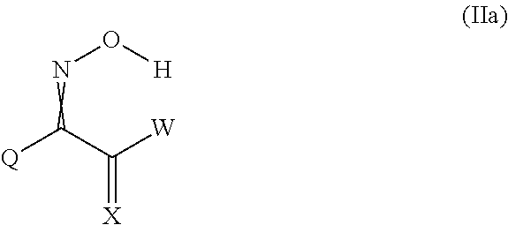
N(O[H])=C([Q])C([W])=[X]
